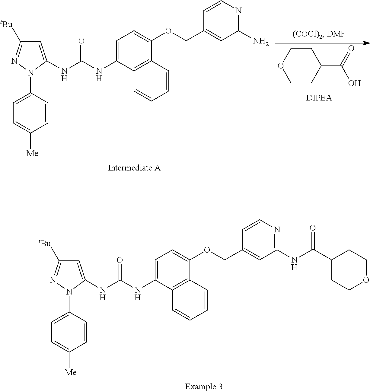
C1=C(NC(NC2=CC=C(OCC3=CC(NC(C4CCOCC4)=O)=NC=C3)C3=C2C=CC=C3)=O)N(C2=CC=C([Me])C=C2)N=C1[tBu].C1=C(NC(NC2=CC=C(OCC3=CC(N)=NC=C3)C3=C2C=CC=C3)=O)N(C2=CC=C([Me])C=C2)N=C1[tBu].C1COCCC1C(=O)O
